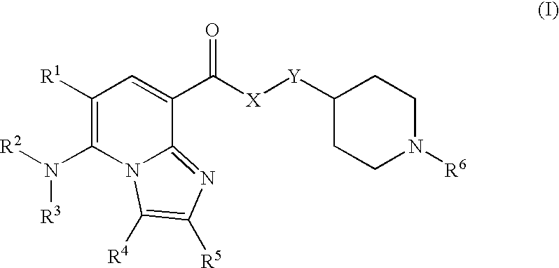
C1([R1])=C(N([R2])[R3])N2C(=NC([R5])=C2[R4])C(C([X][Y]C2CCN([R6])CC2)=O)=C1
